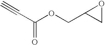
C(C(OCC1CO1)=O)#C
